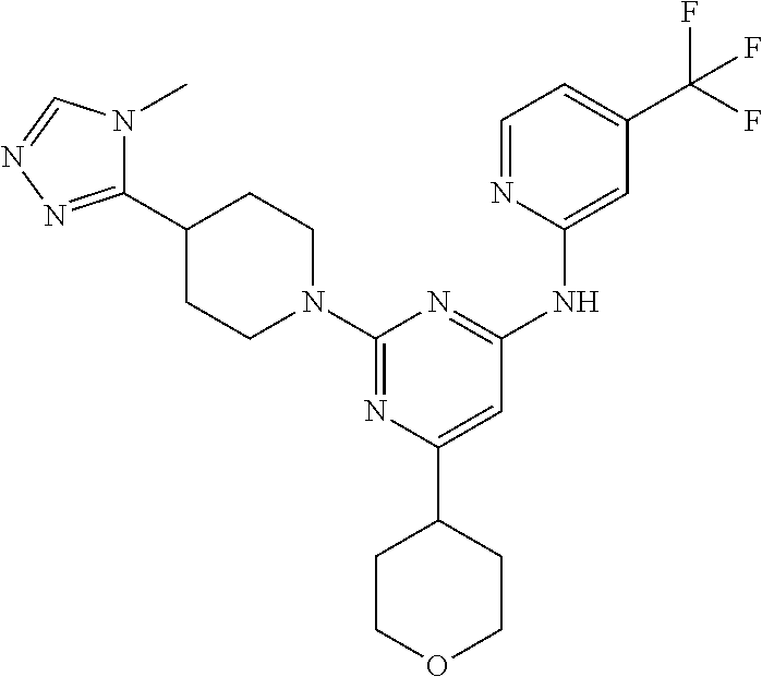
C1(N2CCC(C3=NN=CN3C)CC2)=NC(C2CCOCC2)=CC(NC2=CC(C(F)(F)F)=CC=N2)=N1
